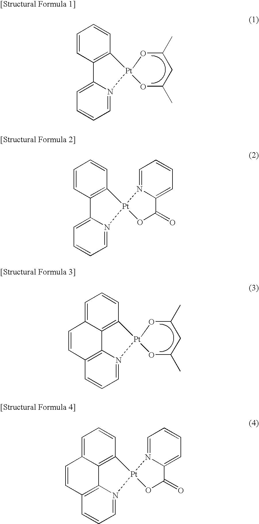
C12=C(C=CC=C1)[Pt]1(N3=CC=CC=C23)OC(C)CC(C)O1.C12=C(C=CC=C1)[Pt]1(N3=CC=CC=C23)OC(=O)C2=CC=CC=N12.C12=C3C=CC=C1C=CC1=C2N(=CC=C1)[Pt]31OC(C)CC(C)O1.C12=C3C=CC=C1C=CC1=C2N(=CC=C1)[Pt]31OC(=O)C2=CC=CC=N12
